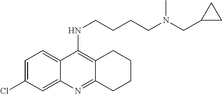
N(C1=C2C(=NC3=CC(Cl)=CC=C13)CCCC2)CCCCN(CC1CC1)C
